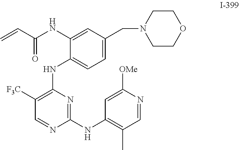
C1([F3C])=C(NC2=CC=C(CN3CCOCC3)C=C2NC(C=C)=O)N=C(NC2=C(C)C=NC([OMe])=C2)N=C1
